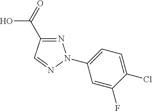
N1=C(C(=O)O)C=NN1C1=CC=C(Cl)C(F)=C1
